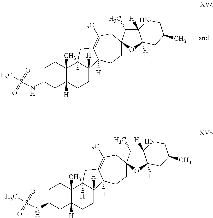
C1C(NS(C)(=O)=O)CC2([H])C(C)(C1)C1([H])C([H])(CC2)C2([H])C(=C(C)CC3(CC2)C(C)C2([H])C([H])(O3)CC(C)CN2)C1.C1C(NS(C)(=O)=O)CC2([H])C(C)(C1)C1([H])C([H])(CC2)C2([H])C(=C(C)CC3(CC2)C(C)C2([H])C([H])(O3)CC(C)CN2)C1
